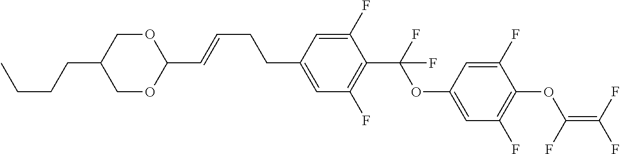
C(CCC1=CC(F)=C(C(OC2=CC(F)=C(OC(=C(F)F)F)C(F)=C2)(F)F)C(F)=C1)=CC1OCC(CCCC)CO1
